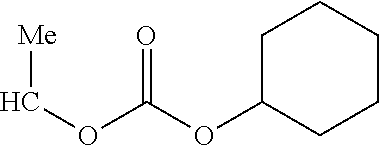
C(OC(OC1CCCCC1)=O)[Me]
